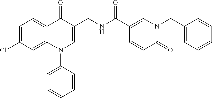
C1=C(Cl)C=C2C(=C1)C(=O)C(CNC(=O)C1=CN(CC3=CC=CC=C3)C(=O)C=C1)=CN2C1=CC=CC=C1
